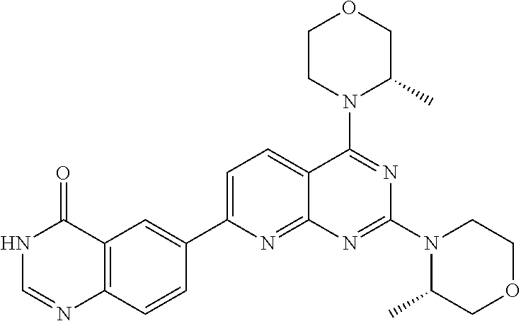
C1=C(C2=CC3=C(C=C2)N=CNC3=O)N=C2C(=C1)C(N1C(C)COCC1)=NC(N1C(C)COCC1)=N2
